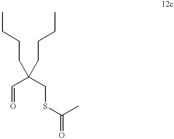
O=CC(CSC(=O)C)(CCCC)CCCC
